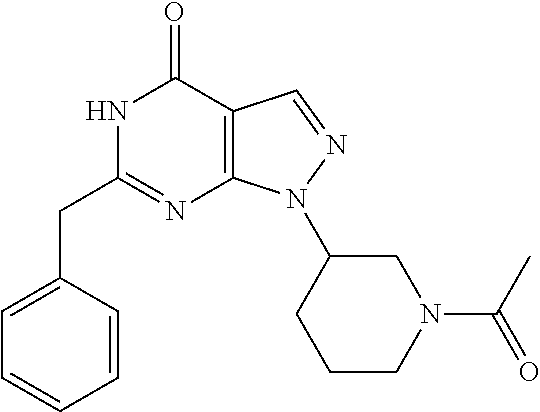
N1C(CC2=CC=CC=C2)=NC2=C(C1=O)C=NN2C1CCCN(C(C)=O)C1
